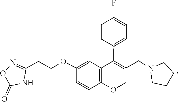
C1CN(CC2=C(C3=CC=C(F)C=C3)C3=C(OC2)C=CC(OCCC2=NOC(=O)N2)=C3)CC1
